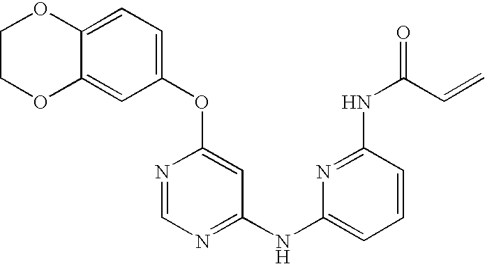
O(C1=CC(NC2=CC=CC(NC(=O)C=C)=N2)=NC=N1)C1=CC=C2C(=C1)OCCO2
